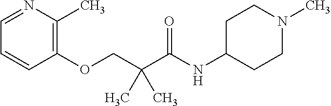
C1(OCC(C(NC2CCN(C)CC2)=O)(C)C)=C(C)N=CC=C1
